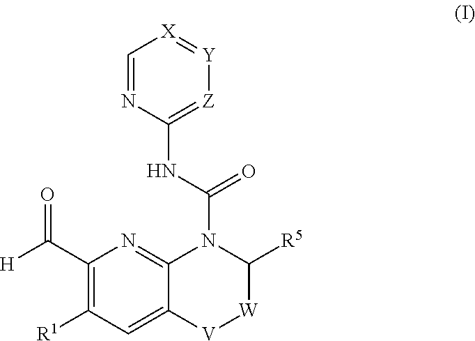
C1=NC(NC(N2C3=NC(C([H])=O)=C([R1])C=C3[V][W]C2[R5])=O)=[Z][Y]=[X]1
